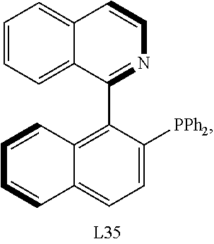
C1=CC=C2C(=C1)C=CN=C2C1=C2C(=CC=C1[PPh2])C=CC=C2
